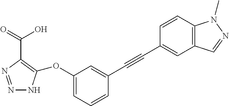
N1=NC(C(O)=O)=C(OC2=CC=CC(C#CC3=CC4=C(C=C3)N(C)N=C4)=C2)N1
